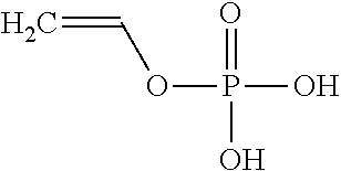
C=COP(=O)(O)O
